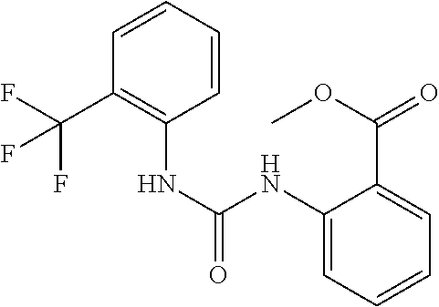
C1=CC=C(C(=O)OC)C(NC(=O)NC2=C(C(F)(F)F)C=CC=C2)=C1
